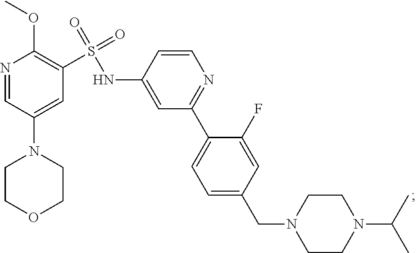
C1COCCN1C1=CC(S(=O)(NC2=CC(C3=CC=C(CN4CCN(C(C)C)CC4)C=C3F)=NC=C2)=O)=C(OC)N=C1
